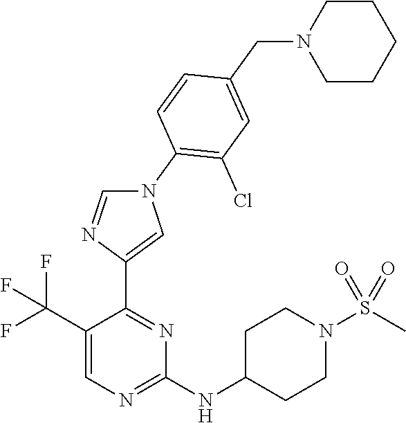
C1(C(F)(F)F)=CN=C(NC2CCN(S(C)(=O)=O)CC2)N=C1C1=CN(C2=C(Cl)C=C(CN3CCCCC3)C=C2)C=N1
